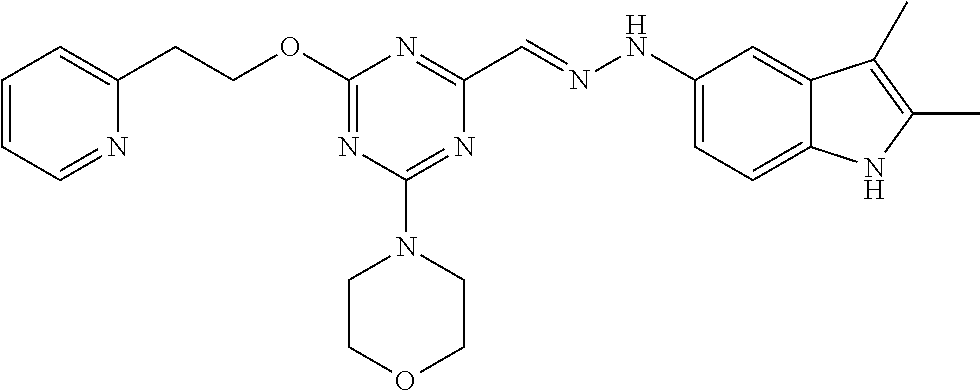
C1(CCOC2=NC(N3CCOCC3)=NC(C=NNC3=CC=C4C(=C3)C(C)=C(C)N4)=N2)=CC=CC=N1
